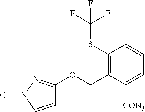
C1(SC(F)(F)F)=C(COC2=NN([G])C=C2)C([CON3])=CC=C1
